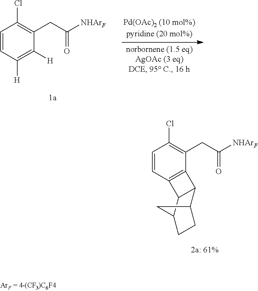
C1=CC2=C(C(CC([NHArF])=O)=C1Cl)C1C3CCC(C21)C3.C1=CC([H])=C([H])C(CC([NHArF])=O)=C1Cl
